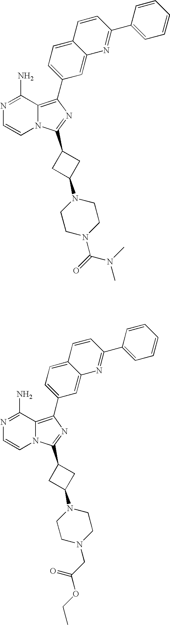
N1=C(N)C2=C(C3=CC=C4C(=C3)N=C(C3=CC=CC=C3)C=C4)N=C(C3CC(N4CCN(C(=O)N(C)C)CC4)C3)N2C=C1.N1=C(N)C2=C(C3=CC=C4C(=C3)N=C(C3=CC=CC=C3)C=C4)N=C(C3CC(N4CCN(CC(OCC)=O)CC4)C3)N2C=C1
